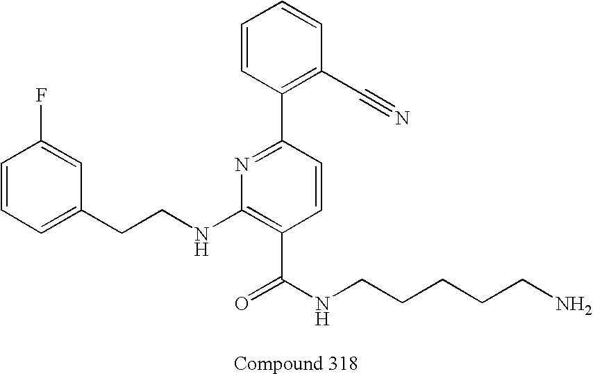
C1=CC=C(CCNC2=C(C(NCCCCCN)=O)C=CC(C3=C(C#N)C=CC=C3)=N2)C=C1F
